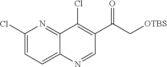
C1(Cl)=CC=C2C(=N1)C(Cl)=C(C(C[OTBS])=O)C=N2
